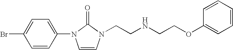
C1=CC(N2C=CN(CCNCCOC3=CC=CC=C3)C2=O)=CC=C1Br
